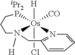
[H][Os]12(Cl)([CO])PCCCN1([H])CC1=N2C=CC=C1.[iPr2]
